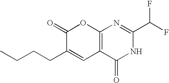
C1(=O)C(CCCC)=CC2=C(O1)N=C(C(F)F)NC2=O
